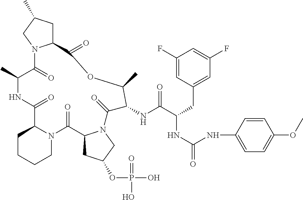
C1CCCN2C1C(=O)NC(C)C(=O)N1C(CC(C)C1)C(=O)OC(C)C(NC(C(CC1=CC(F)=CC(F)=C1)NC(=O)NC1=CC=C(OC)C=C1)=O)C(=O)N1C(C2=O)CC(OP(O)(=O)O)C1
